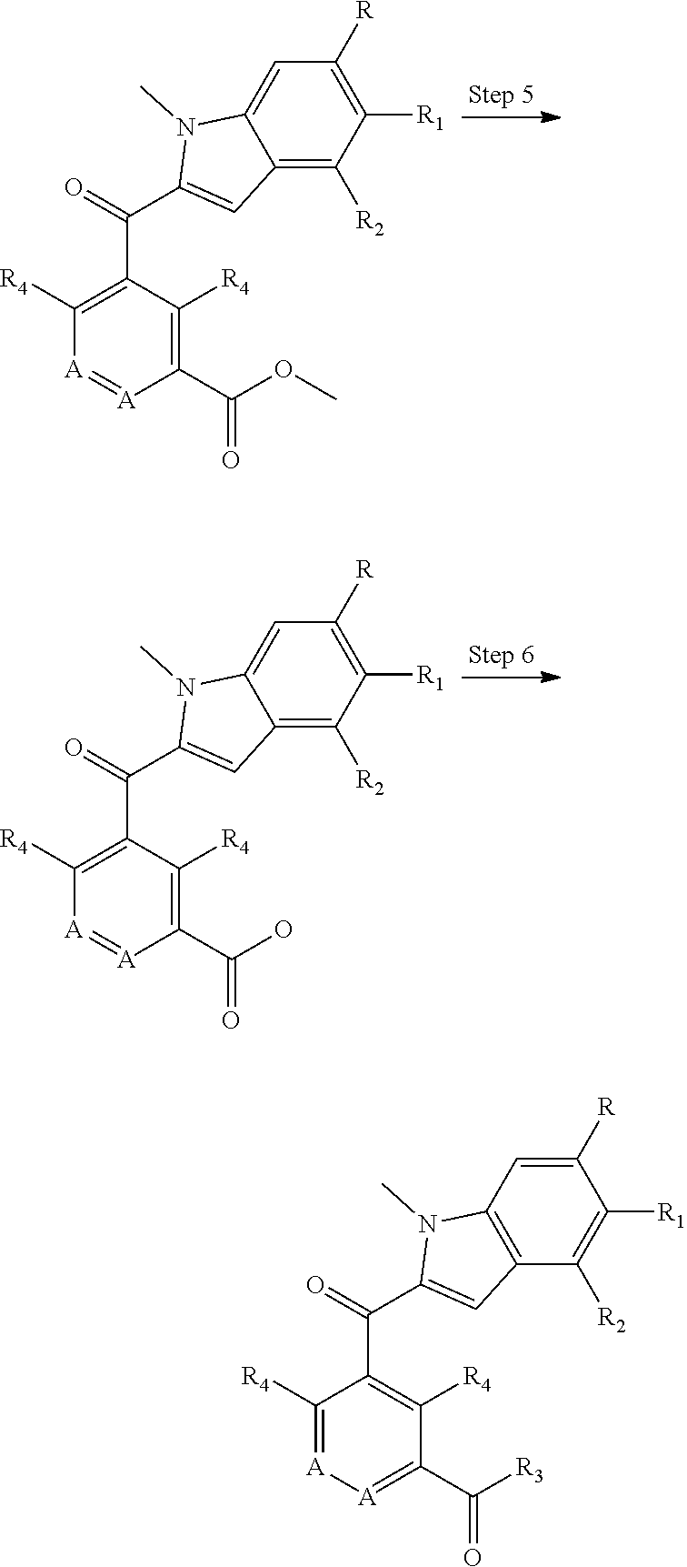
C1([R4])=C(C(C2=CC3=C([R2])C([R1])=C([R])C=C3N2C)=O)C([R4])=C(C(OC)=O)[A]=[A]1.C1([R4])=C(C(C2=CC3=C([R2])C([R1])=C([R])C=C3N2C)=O)C([R4])=C(C(O)=O)[A]=[A]1.C1([R4])=[A][A]=C(C([R3])=O)C([R4])=C1C(C1=CC2=C(N1C)C=C([R])C([R1])=C2[R2])=O
